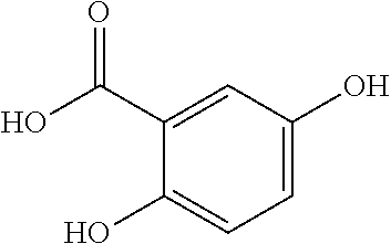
C1(O)=CC=C(O)C=C1C(O)=O
